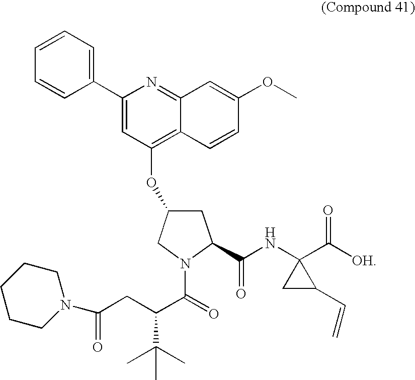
C1(C2=CC(OC3CC(C(NC4(C([OH])=O)CC4C=C)=O)N(C(C(CC(N4CCCCC4)=O)C(C)(C)C)=O)C3)=C3C(=N2)C=C(OC)C=C3)=CC=CC=C1
